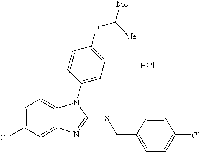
C1=C(Cl)C=C2C(=C1)N(C1=CC=C(OC([Me])[Me])C=C1)C(SCC1=CC=C(Cl)C=C1)=N2.Cl
